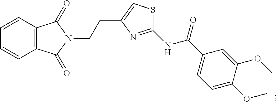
C12=C(C=CC=C1)C(=O)N(CCC1=CSC(NC(=O)C3=CC=C(OC)C(OC)=C3)=N1)C2=O
